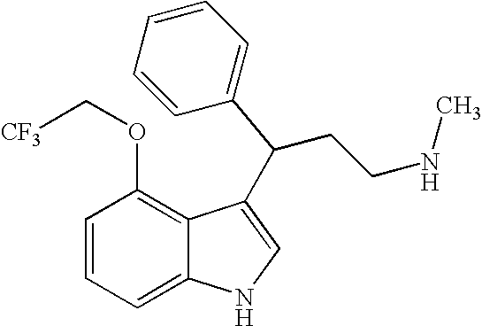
C1=CC=C2C(=C1OC[CF3])C(C(C1=CC=CC=C1)CCNC)=CN2
